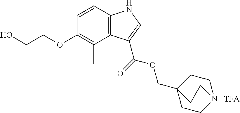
C12=C(C=CC(OCCO)=C1C)NC=C2C(OCC12CCN(CC1)CC2)=O.[TFA]
